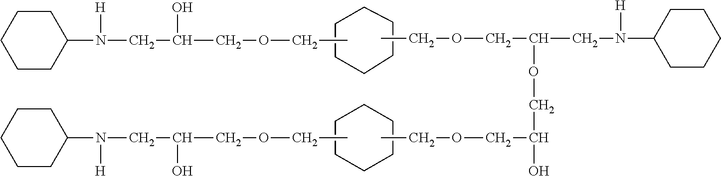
C1CCCCC1.C1CC(N(CC(COCC)O)[H])CCC1.C1CCCCC1.C1CC(N(CC(COCC)O)[H])CCC1.C(OCC(CN(C1CCCCC1)[H])OCC(COCC)O)C
